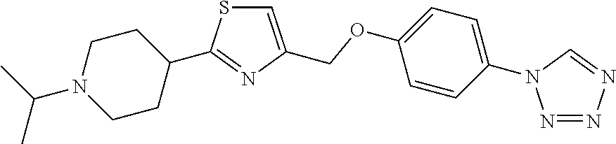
C1CN(C(C)C)CCC1C1=NC(COC2=CC=C(N3C=NN=N3)C=C2)=CS1
